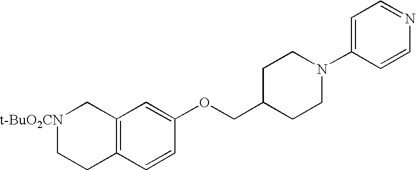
C12=C(C=CC(OCC3CCN(C4=CC=NC=C4)CC3)=C1)CC[t-BuO2CN]C2
